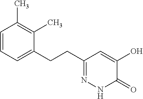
C1=CC=C(CCC2=NNC(=O)C(O)=C2)C(C)=C1C
